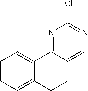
C1=CC=C2C(=C1)C1=NC(Cl)=NC=C1CC2
